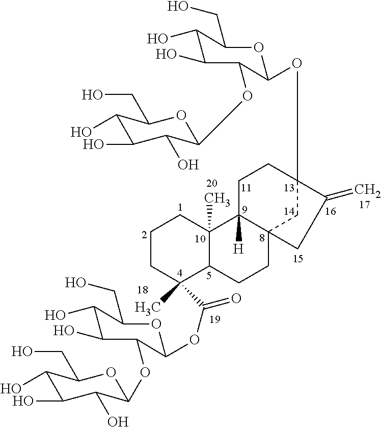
C1CC(C)(C(=O)OC2OC(CO)C(O)C(O)C2OC2OC(CO)C(O)C(O)C2O)C2C(C)(C1)C1([H])C3(CC2)CC(OC2OC(CO)C(O)C(O)C2OC2OC(CO)C(O)C(O)C2O)(CC1)C(=C)C3
